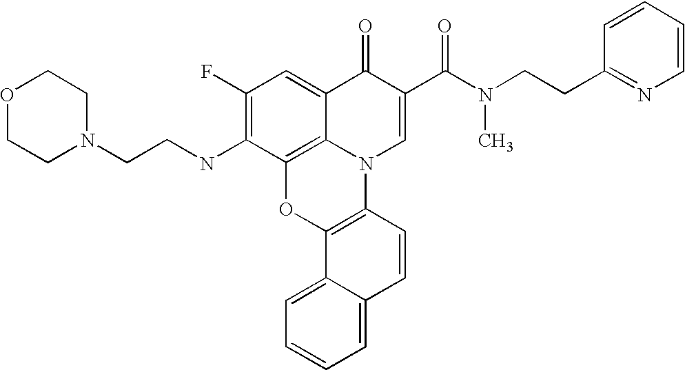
C1(F)=C(NCCN2CCOCC2)C2=C3C(=C1)C(=O)C(C(N(CCC1=NC=CC=C1)C)=O)=CN3C1=C(O2)C2=CC=CC=C2C=C1
